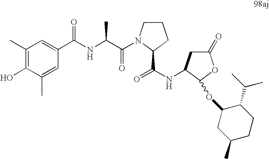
C1(C)=C(O)C(C)=CC(C(NC(C(=O)N2CCCC2C(NC2CC(=O)OC2OC2C(C(C)C)CCC(C)C2)=O)C)=O)=C1
